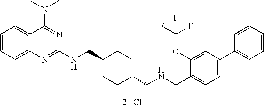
C1=CC=C2C(=C1)C(N(C)C)=NC(NCC1CCC(CNCC3=CC=C(C4=CC=CC=C4)C=C3OC(F)(F)F)CC1)=N2.[2HCl]
